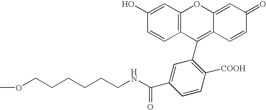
COCCCCCCNC(C1=CC(C2=C3C(=CC(=O)C=C3)OC3=C2C=CC(O)=C3)=C([COOH])C=C1)=O
